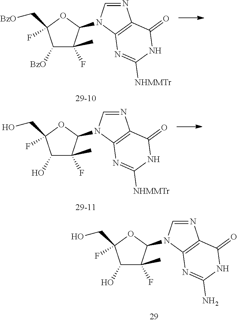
C1([BzO])C(C)(F)C(N2C=NC3=C2N=C([NHMMTr])NC3=O)OC1(C[BzO])F.C1(O)C(C)(F)C(N2C=NC3=C2N=C([NHMMTr])NC3=O)OC1(CO)F.C1(O)C(C)(F)C(N2C=NC3=C2N=C(N)NC3=O)OC1(CO)F
